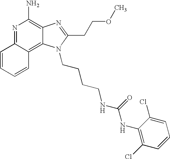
N1=C2C(=C3C(=C1N)N=C(CCOC)N3CCCCNC(NC1=C(Cl)C=CC=C1Cl)=O)C=CC=C2
